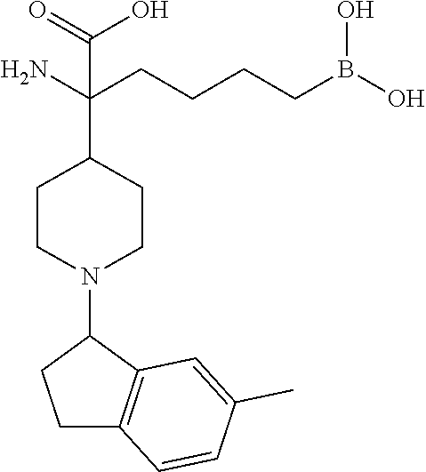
C1(N2CCC(C(CCCCB(O)O)(N)C(=O)O)CC2)CCC2=C1C=C(C)C=C2
